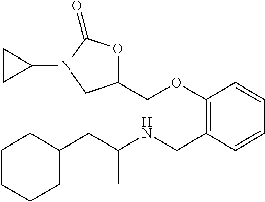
C1C(CC(NCC2=C(OCC3OC(=O)N(C4CC4)C3)C=CC=C2)C)CCCC1
